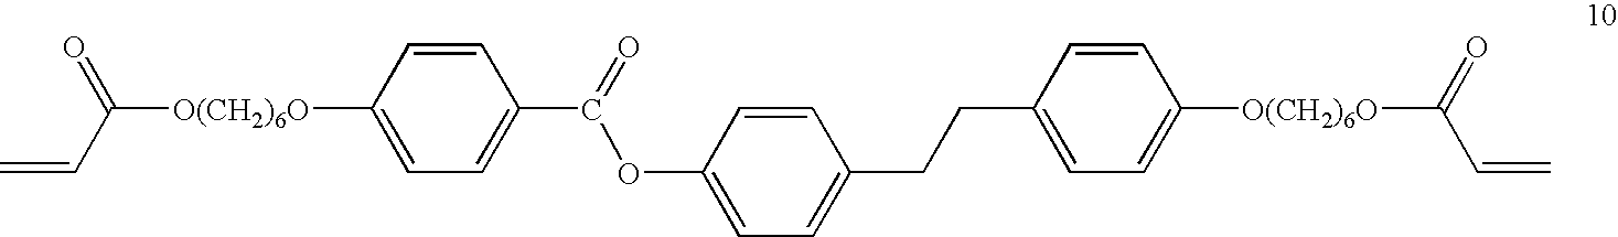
C=CC([O(CH2)6O]C1=CC=C(C(=O)OC2=CC=C(CCC3=CC=C([O(CH2)6O]C(C=C)=O)C=C3)C=C2)C=C1)=O
